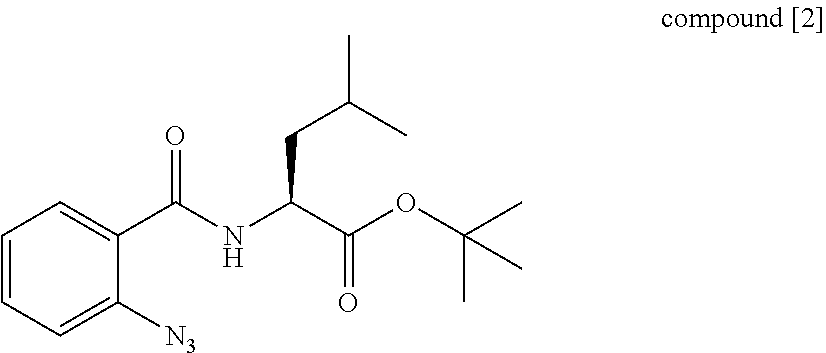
C1=CC=C([N3])C(C(NC(C(=O)OC(C)(C)C)CC(C)C)=O)=C1
